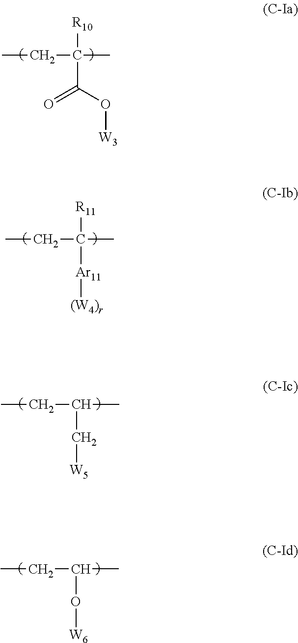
CCC(C)([R10])C(O[W3])=O.CCC(C)([R11])[Ar11][(W4)r].CCC(C)C[W5].CCC(C)O[W6]
